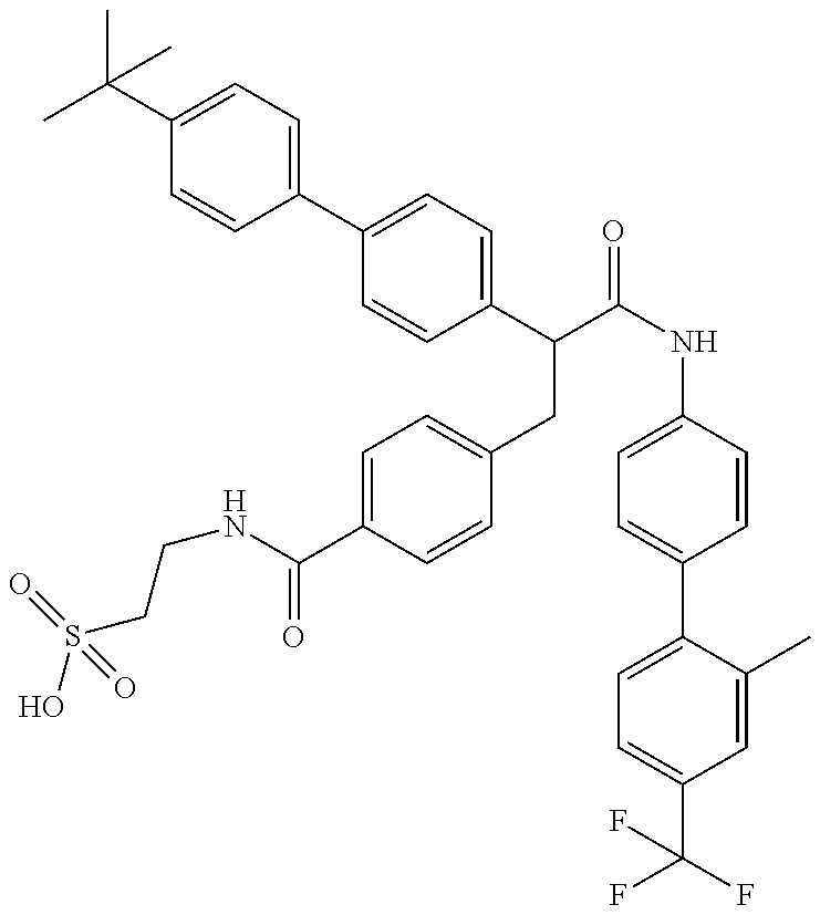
OS(CCNC(=O)C1=CC=C(CC(C2=CC=C(C3=CC=C(C(C)(C)C)C=C3)C=C2)C(=O)NC2=CC=C(C3=CC=C(C(F)(F)F)C=C3C)C=C2)C=C1)(=O)=O
